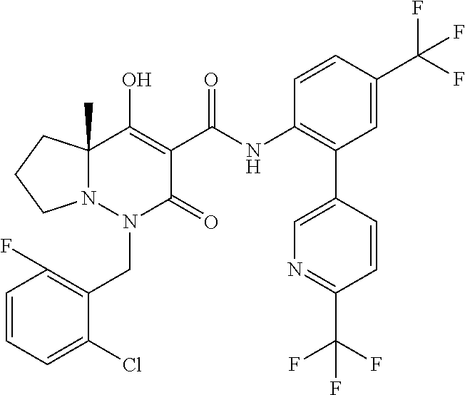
C1=CC=C(Cl)C(CN2C(=O)C(C(=O)NC3=C(C4=CN=C(C(F)(F)F)C=C4)C=C(C(F)(F)F)C=C3)=C(O)C3(C)N2CCC3)=C1F
